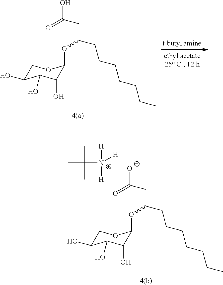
[N+]([H])([H])([H])C(C)(C)C.[O-]C(=O)CC(CCCCCCC)OC1C(O)C(O)C(O)CO1.OC(=O)CC(CCCCCCC)OC1C(O)C(O)C(O)CO1
